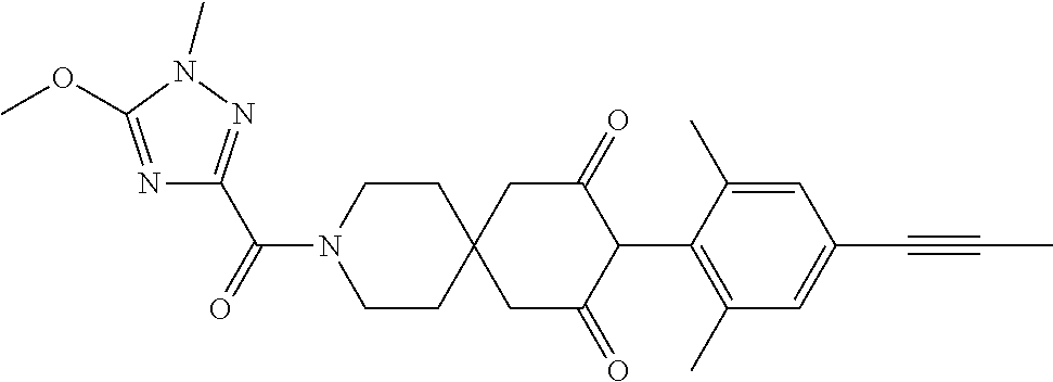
C1CN(C(=O)C2=NN(C)C(OC)=N2)CCC12CC(=O)C(C1=C(C)C=C(C#CC)C=C1C)C(=O)C2
